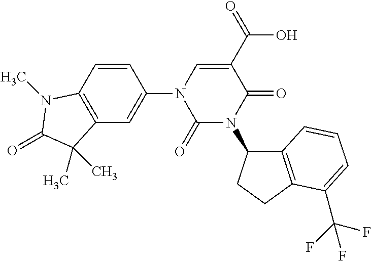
C1(=O)N(C2C3=C(CC2)C(C(F)(F)F)=CC=C3)C(=O)C(C(=O)O)=CN1C1=CC2=C(C=C1)N(C)C(=O)C2(C)C
